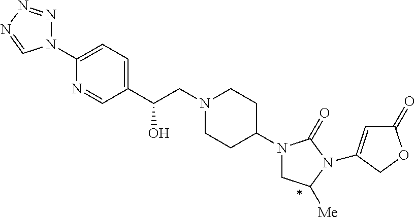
C(CN1CCC(N2CC([Me])N(C3=CC(=O)OC3)C2=O)CC1)(C1=CC=C(N2N=NN=C2)N=C1)O
